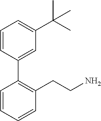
C1=CC(C2=C(CCN)C=CC=C2)=CC(C(C)(C)C)=C1
